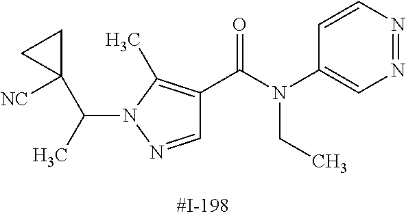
N1=NC=CC(N(C(=O)C2=C(C)N(C(C)C3([NC])CC3)N=C2)CC)=C1
